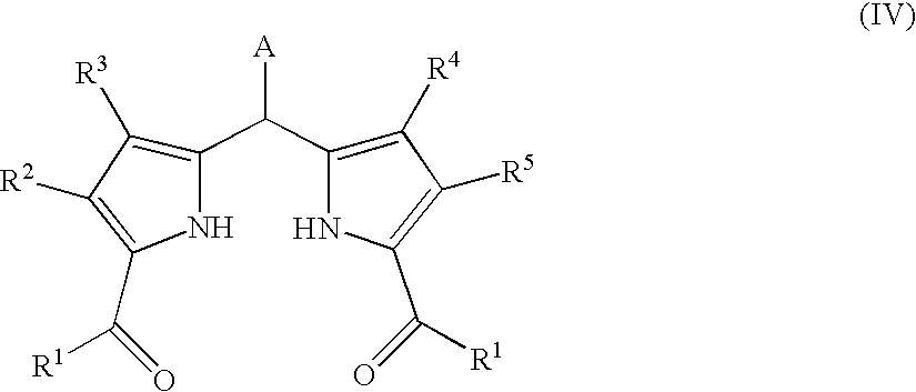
O=C(C1=C([R2])C([R3])=C(C(C2=C([R4])C([R5])=C(C(=O)[R1])N2)[A])N1)[R1]
